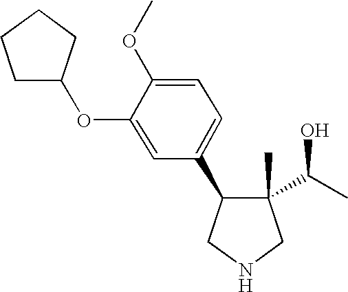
C1(C2C(C)(C(O)C)CNC2)=CC=C(OC)C(OC2CCCC2)=C1
